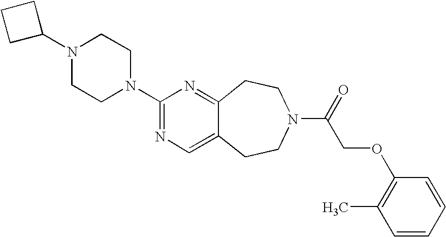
N1(C2CCC2)CCN(C2=NC=C3C(=N2)CCN(C(=O)COC2=C(C)C=CC=C2)CC3)CC1
